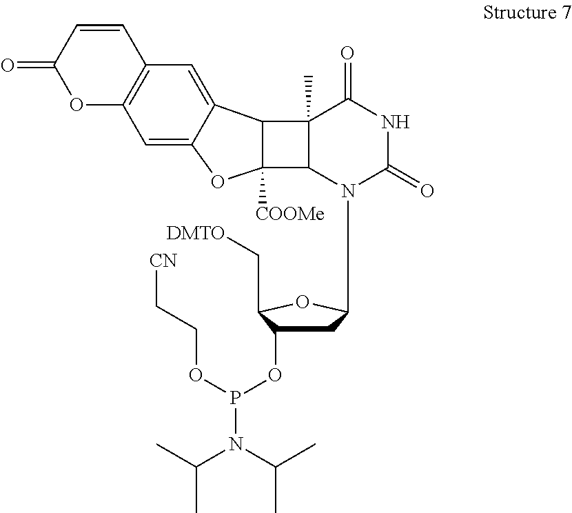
C1=C2C(=CC3=C1OC(=O)C=C3)C1C3(C)C(N(C4CC(OP(OCC[CN])N(C(C)C)C(C)C)C(C[DMTO])O4)C(=O)NC3=O)C1([COOMe])O2
